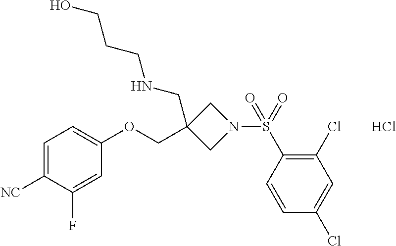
Cl.C1=C([NC])C(F)=CC(OCC2(CNCCCO)CN(S(C3=C(Cl)C=C(Cl)C=C3)(=O)=O)C2)=C1
